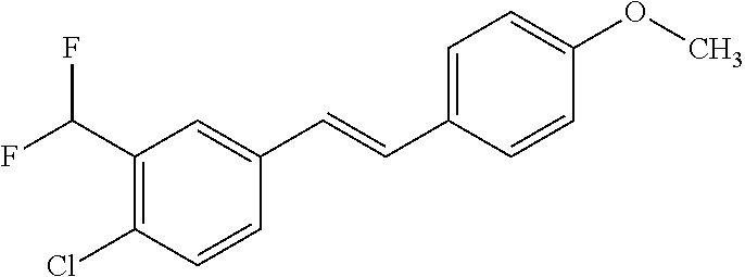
C1(Cl)=C(C(F)F)C=C(C=CC2=CC=C(OC)C=C2)C=C1
